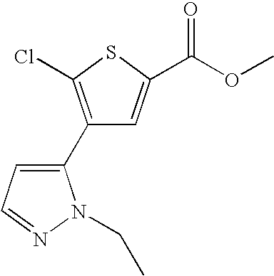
C1(C2=CC=NN2CC)=C(Cl)SC(C(OC)=O)=C1
